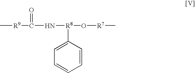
C[R9]C(=O)N[R8](O[R7]C)C1=CC=CC=C1
